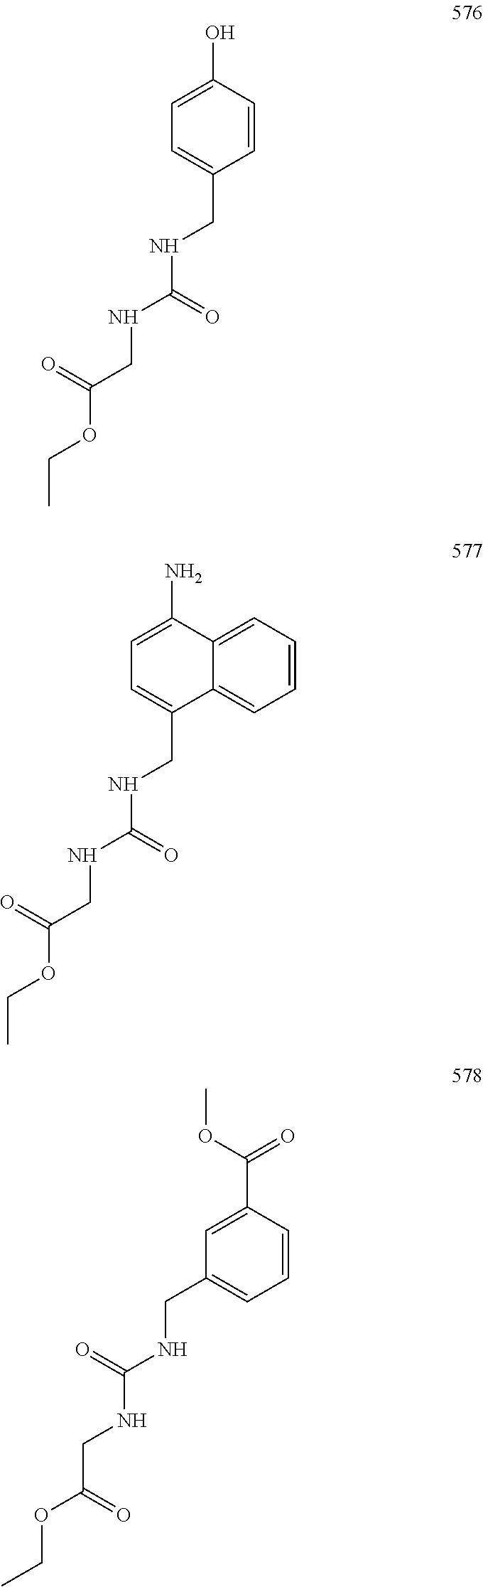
C1=CC(O)=CC=C1CNC(NCC(OCC)=O)=O.C12=CC=CC=C1C(N)=CC=C2CNC(NCC(OCC)=O)=O.C1=CC(C(=O)OC)=CC(CNC(NCC(OCC)=O)=O)=C1
